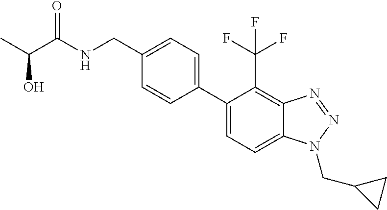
C1(C2=CC=C3C(=C2C(F)(F)F)N=NN3CC2CC2)=CC=C(CNC(=O)C(C)O)C=C1
